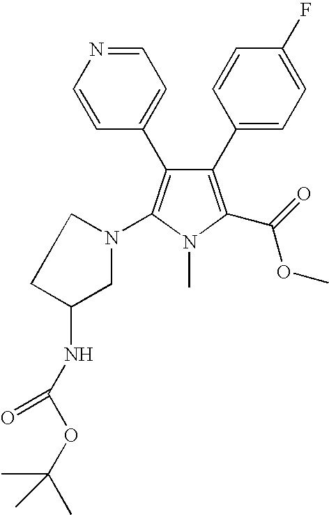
C1=NC=CC(C2=C(N3CC(NC(OC(C)(C)C)=O)CC3)N(C)C(C(=O)OC)=C2C2=CC=C(F)C=C2)=C1
